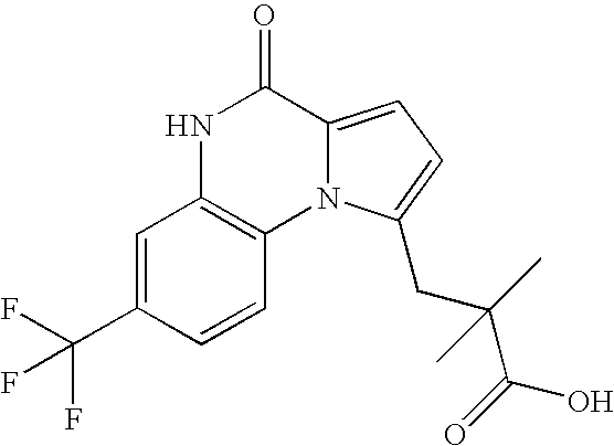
N1C2=C(N3C(=CC=C3CC(C(O)=O)(C)C)C1=O)C=CC(C(F)(F)F)=C2
